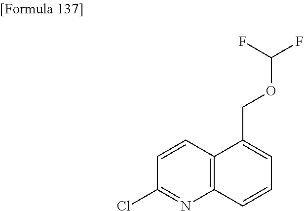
ClC1=NC2=C(C=C1)C(COC(F)F)=CC=C2
